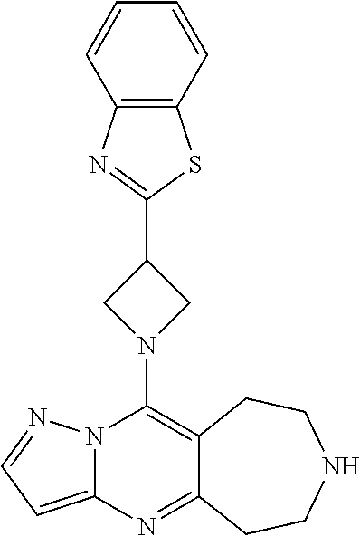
N1(C2=C3C(=NC4=CC=NN24)CCNCC3)CC(C2=NC3=C(S2)C=CC=C3)C1
